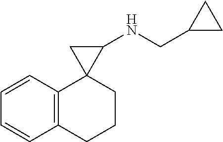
C1=CC2=C(C=C1)C1(CCC2)C(NCC2CC2)C1
